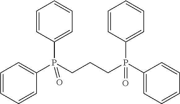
C1=CC=CC(P(CCCP(C2=CC=CC=C2)(C2=CC=CC=C2)=O)(C2=CC=CC=C2)=O)=C1
